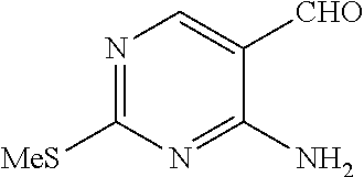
N1=C([MeS])N=C(N)C([CHO])=C1
